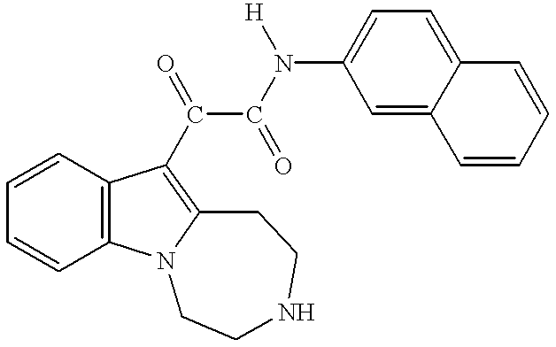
C1=CC2=C(C=C1)N1C(=C2C(C(N([H])C2=CC=C3C(=C2)C=CC=C3)=O)=O)CCNCC1
